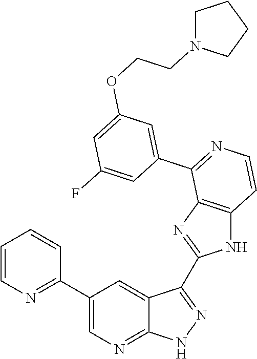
C1=CN=C(C2=CN=C3C(=C2)C(C2=NC4=C(N2)C=CN=C4C2=CC(OCCN4CCCC4)=CC(F)=C2)=NN3)C=C1
